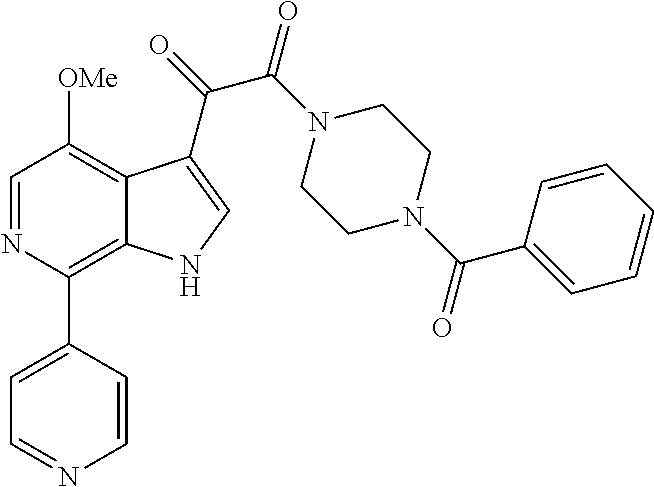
C1=NC(C2=CC=NC=C2)=C2C(=C1[OMe])C(C(=O)C(=O)N1CCN(C(=O)C3=CC=CC=C3)CC1)=CN2
